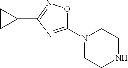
C1(N2CCNCC2)=NC(C2CC2)=NO1
